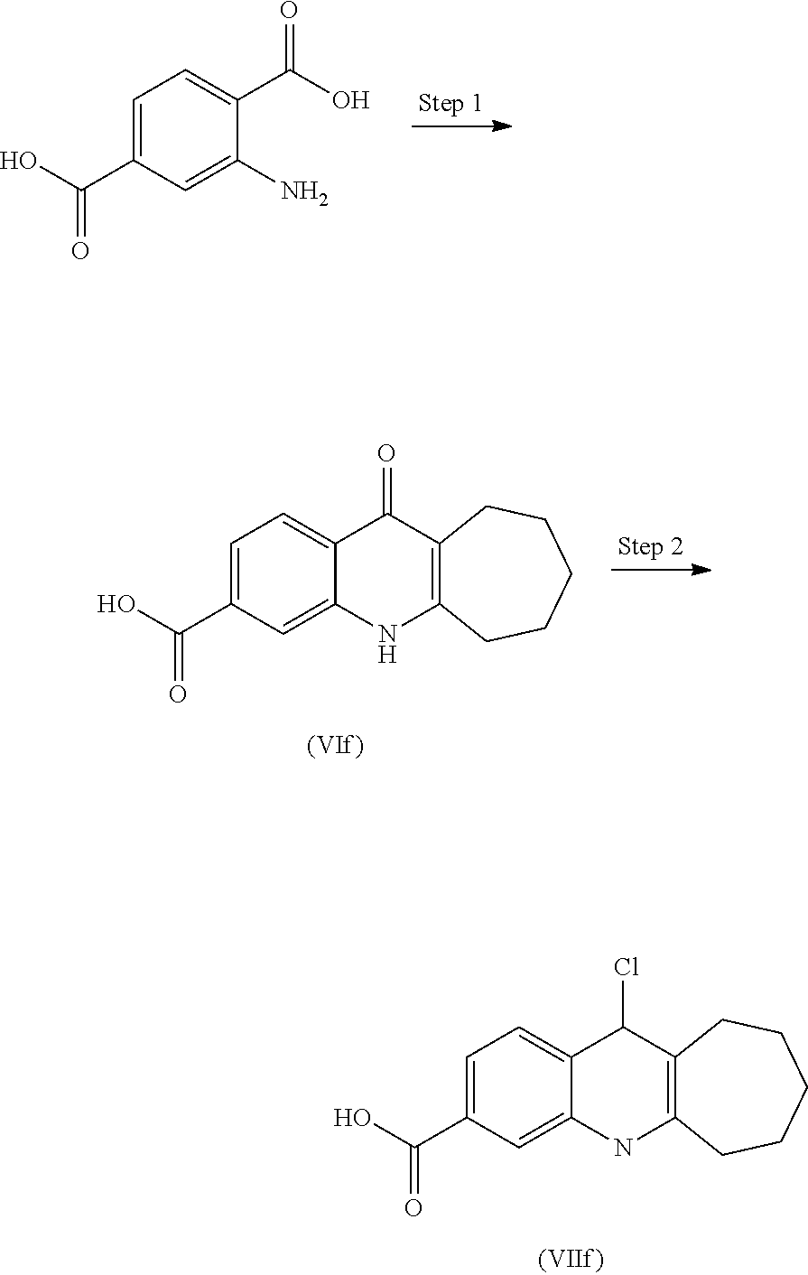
C1=C(C(O)=O)C=C(N)C(C(O)=O)=C1.C1=C(C(O)=O)C=C2C(=C1)C(=O)C1=C(N2)CCCCC1.C1=C(C(O)=O)C=C2C(=C1)C(Cl)C1=C(N2)CCCCC1
